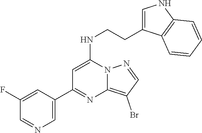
C1(C2=NC3=C(Br)C=NN3C(NCCC3=CNC4=C3C=CC=C4)=C2)=CN=CC(F)=C1
